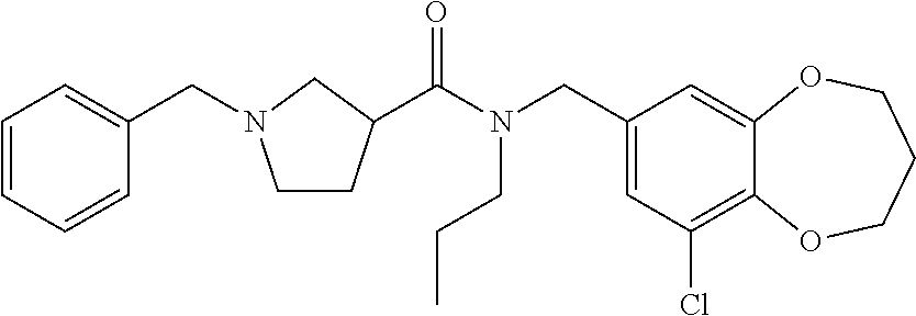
C1(CN(C(=O)C2CCN(CC3=CC=CC=C3)C2)CCC)=CC(Cl)=C2C(=C1)OCCCO2
